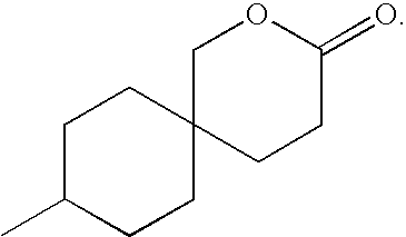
C1C(C)CCC2(C1)COC(=O)CC2
